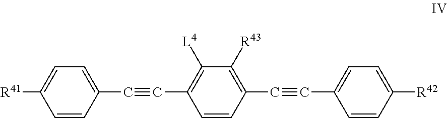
C1=CC(C#CC2=C([L4])C([R43])=C(C#CC3=CC=C([R42])C=C3)C=C2)=CC=C1[R41]
